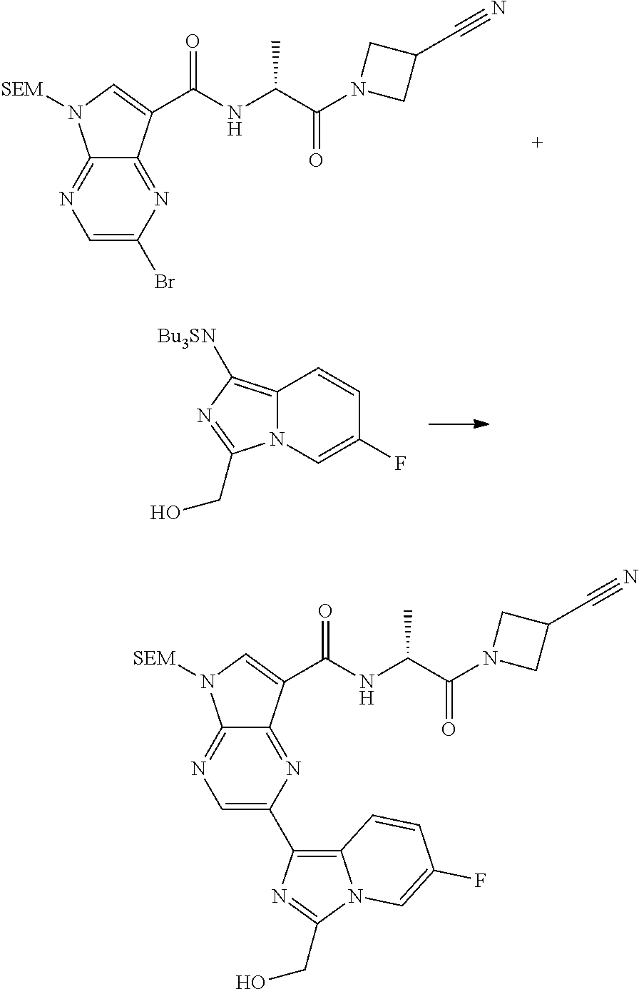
C1=C(Br)N=C2C(=N1)N([SEM])C=C2C(NC(C(N1CC(C#N)C1)=O)C)=O.C12=C([Bu3SN])N=C(CO)N1C=C(F)C=C2.C1=C(C2=C3N(C(CO)=N2)C=C(F)C=C3)N=C2C(=N1)N([SEM])C=C2C(NC(C(N1CC(C#N)C1)=O)C)=O
